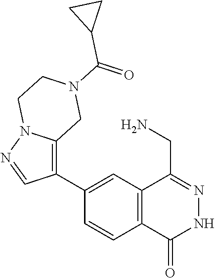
C1(C2=C3N(N=C2)CCN(C(=O)C2CC2)C3)=CC2=C(C=C1)C(=O)NN=C2CN
